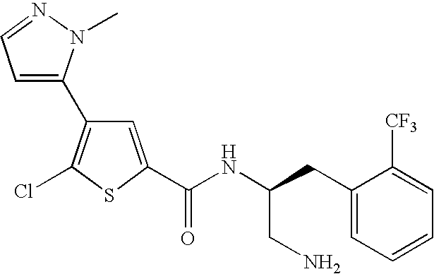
C1(C2=C(Cl)SC(C(NC(CC3=CC=CC=C3[CF3])CN)=O)=C2)=CC=NN1C
